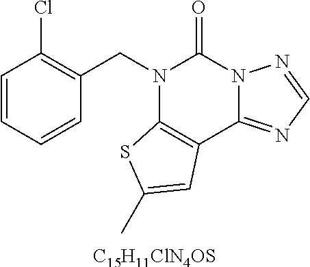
[C15H11ClN4OS].C1=CC=CC(CN2C3=C(C4=NC=NN4C2=O)C=C(C)S3)=C1Cl
